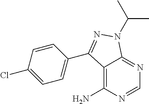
C12=C(N)N=CN=C1N(C(C)C)N=C2C1=CC=C(Cl)C=C1
